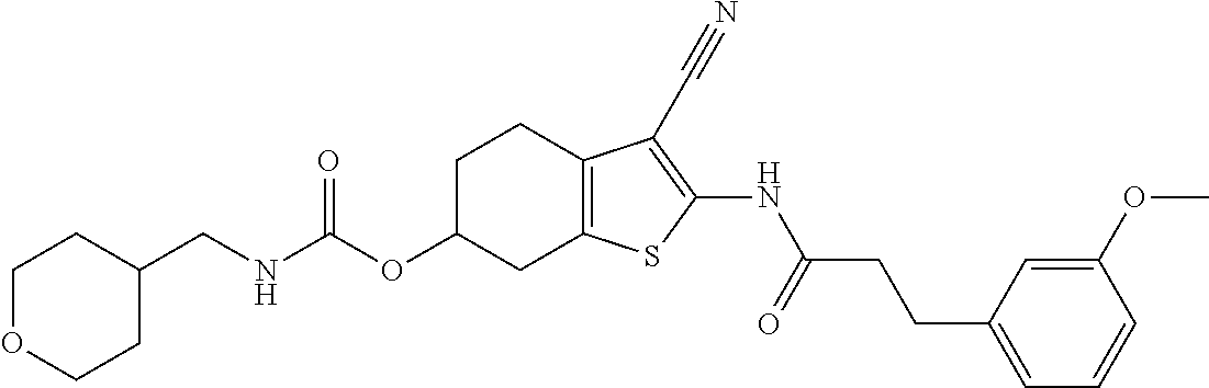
N(C(OC1CC2=C(CC1)C(C#N)=C(NC(CCC1=CC=CC(OC)=C1)=O)S2)=O)CC1CCOCC1
